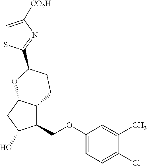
C1=C([CO2H])N=C(C2CCC3C(COC4=CC=C(Cl)C(C)=C4)C(O)CC3O2)S1
